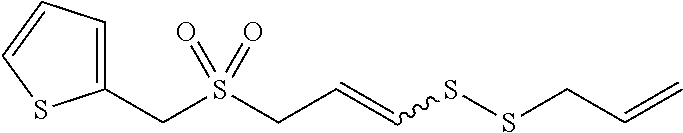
S(CC=CSSCC=C)(CC1=CC=CS1)(=O)=O
